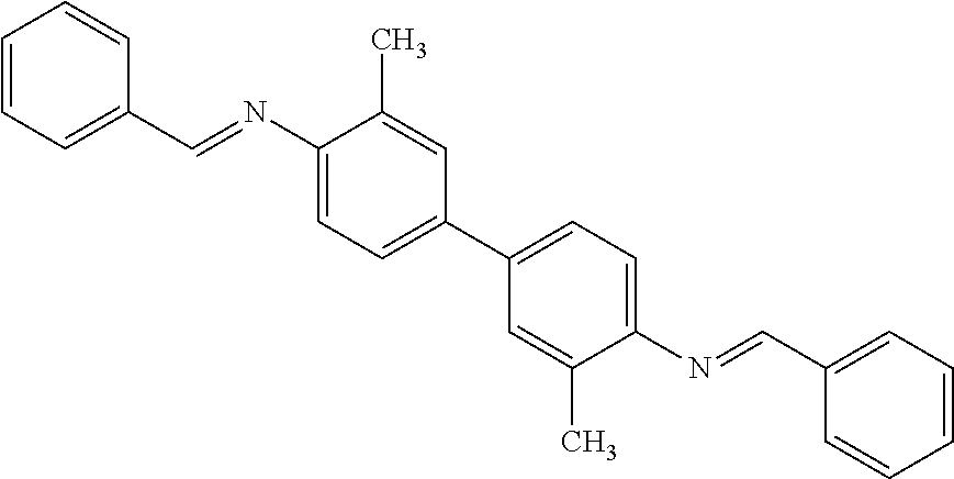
C1=CC=C(C=NC2=CC=C(C3=CC=C(N=CC4=CC=CC=C4)C(C)=C3)C=C2C)C=C1
